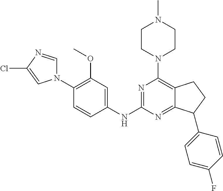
C1(N2C=NC(Cl)=C2)=C(OC)C=C(NC2=NC(N3CCN(C)CC3)=C3C(=N2)C(C2=CC=C(F)C=C2)CC3)C=C1
